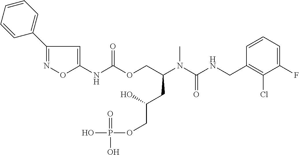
C1=CC(CNC(N(C(COC(NC2=CC(C3=CC=CC=C3)=NO2)=O)CC(COP(=O)(O)O)O)C)=O)=C(Cl)C(F)=C1
